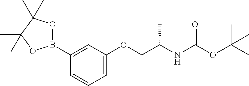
C1=CC(B2OC(C)(C)C(C)(C)O2)=CC(OCC(NC(OC(C)(C)C)=O)C)=C1
